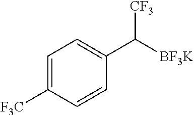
C([BF3K])([CF3])C1=CC=C([F3C])C=C1
